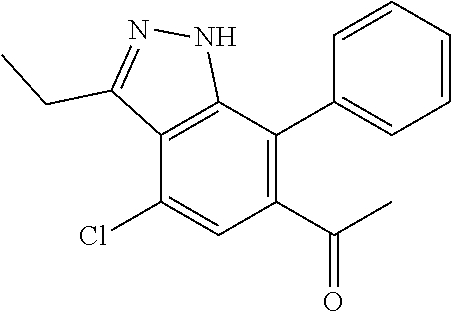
C1(C(C)=O)=C(C2=CC=CC=C2)C2=C(C(Cl)=C1)C(CC)=NN2
